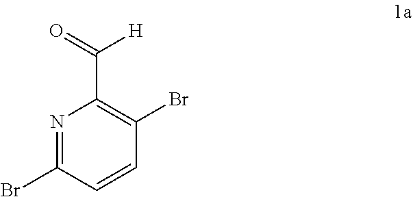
N1=C(Br)C=CC(Br)=C1C(=O)[H]
